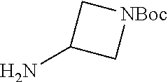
NC1C[NBoc]C1
